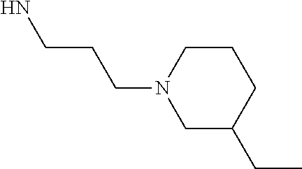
C1CN(CCCN)CC(CC)C1
